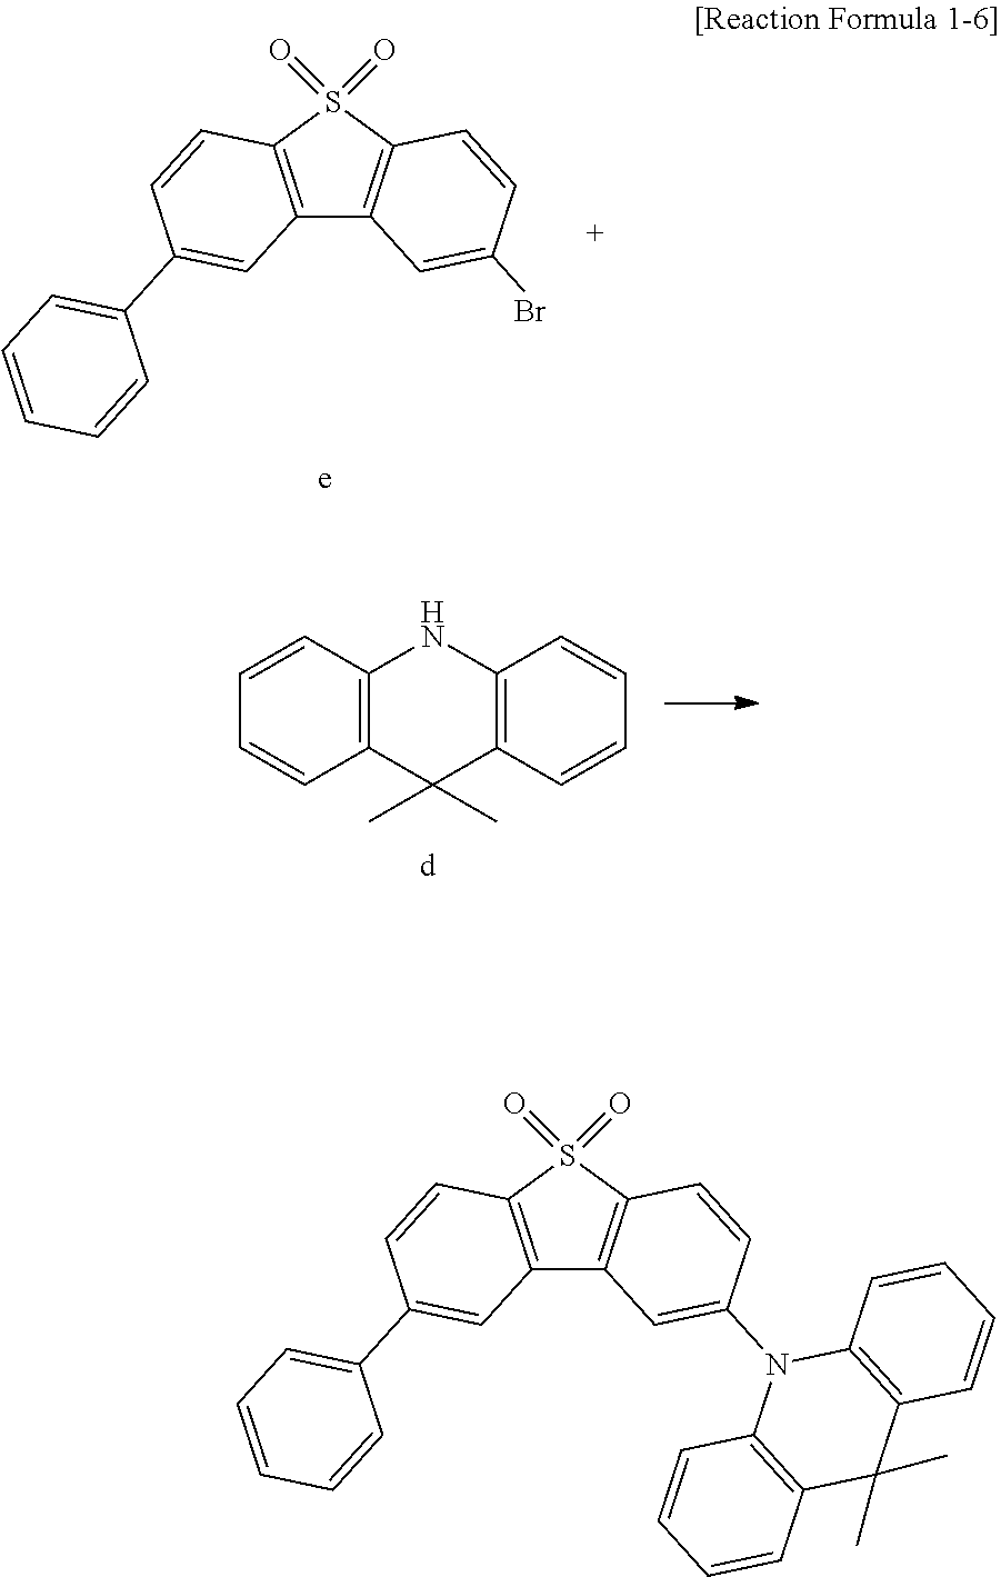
C12=C(S(=O)(=O)C3=C1C=C(Br)C=C3)C=CC(C1=CC=CC=C1)=C2.C1=CC=CC2=C1C(C)(C)C1=C(N2)C=CC=C1.C12=C(S(=O)(=O)C3=C1C=C(N1C4=C(C(C)(C)C5=C1C=CC=C5)C=CC=C4)C=C3)C=CC(C1=CC=CC=C1)=C2
